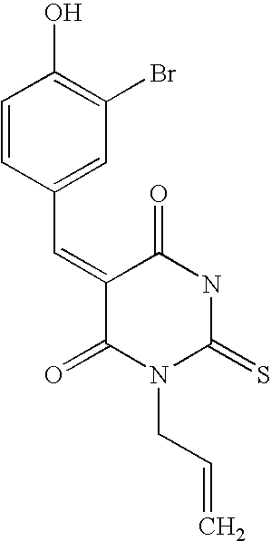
C1=CC(C=C2C(=O)N(CC=C)C(=S)NC2=O)=CC(Br)=C1O
